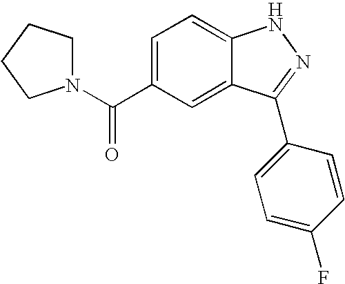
N1(C(C2=CC=C3C(=C2)C(C2=CC=C(F)C=C2)=NN3)=O)CCCC1
